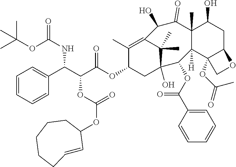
C1=CC=CC(C(C(C(OC2CC3(O)C(C)(C)C(=C2C)C(O)C(=O)C2(C)C([H])(C4(OC(=O)C)C(CC2O)OC4)C3OC(C2=CC=CC=C2)=O)=O)OC(OC2CCCCCC=C2)=O)NC(OC(C)(C)C)=O)=C1
